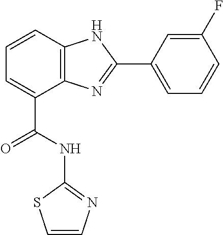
C1=CC2=C(C(C(NC3=NC=CS3)=O)=C1)N=C(C1=CC=CC(F)=C1)N2
